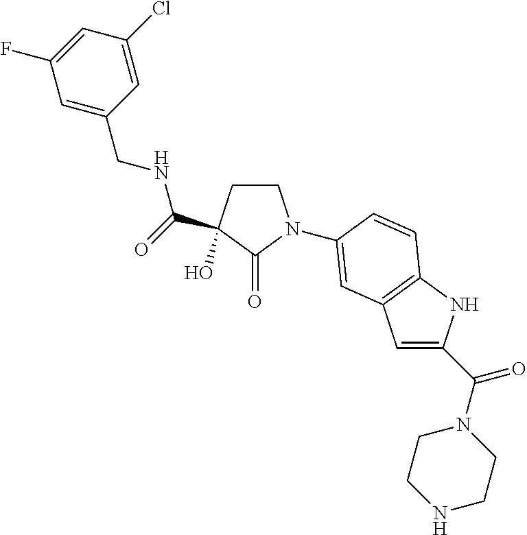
C1CC(C(NCC2=CC(F)=CC(Cl)=C2)=O)(O)C(=O)N1C1=CC2=C(NC(C(N3CCNCC3)=O)=C2)C=C1
